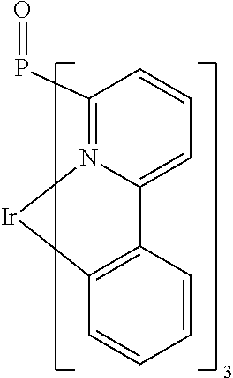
C1(P=O)=N2C(=CC=C1)C1=C(C=CC=C1)[Ir]2
